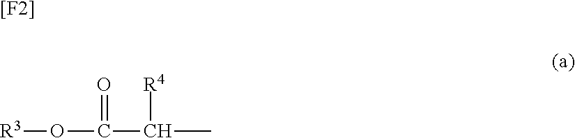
[R3]OC(C(C)[R4])=O.[[F2]]
